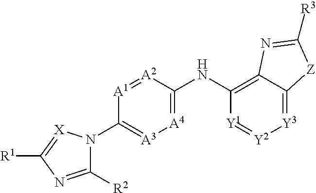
C1([R2])=NC([R1])=[X]N1C1=[A3][A4]=C(NC2=C3C(=[Y3][Y2]=[Y1]2)[Z]C([R3])=N3)[A2]=[A1]1
